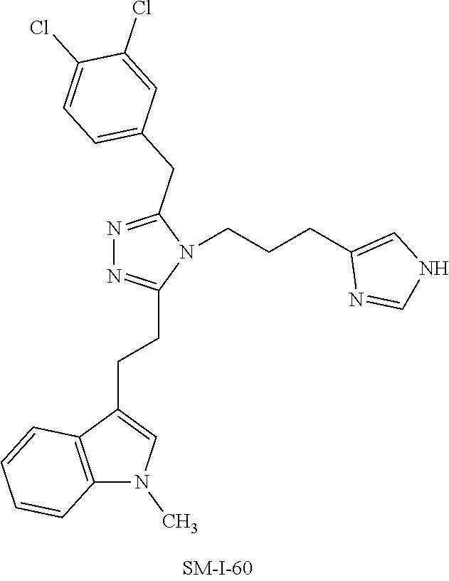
N1=C(CC2=CC=C(Cl)C(Cl)=C2)N(CCCC2=CNC=N2)C(CCC2=CN(C)C3=C2C=CC=C3)=N1
